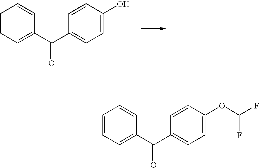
C(C1=CC=CC=C1)(=O)C1=CC=C(O)C=C1.C(C1=CC=CC=C1)(=O)C1=CC=C(OC(F)F)C=C1
